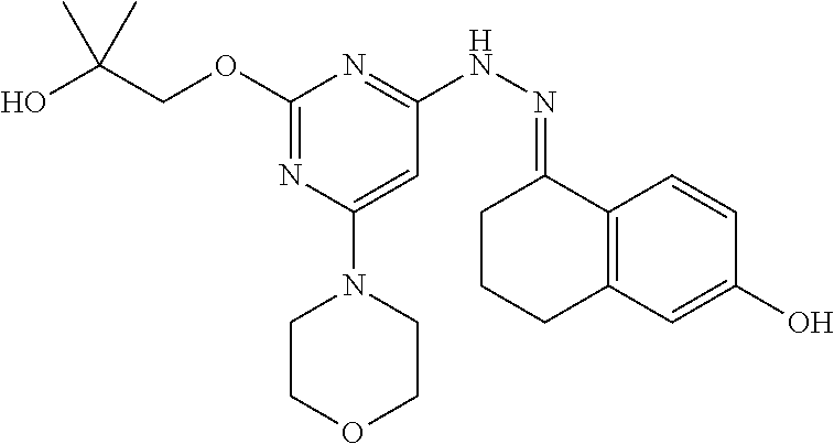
O(C1=NC(N2CCOCC2)=CC(NN=C2CCCC3=C2C=CC(O)=C3)=N1)CC(O)(C)C
